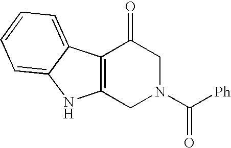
C12=C(CN(C(=O)[Ph])CC1=O)NC1=CC=CC=C21
